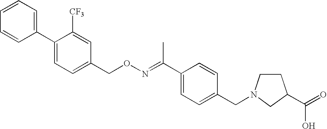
C1([CF3])=CC(CON=C(C2=CC=C(CN3CCC(C(=O)O)C3)C=C2)C)=CC=C1C1=CC=CC=C1
